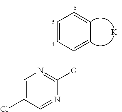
C1=CC(OC2=NC=C(Cl)C=N2)=CC=C1.[K]
